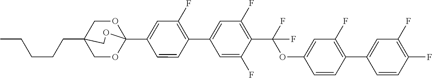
C(CC12COC(C3=CC(F)=C(C4=CC(F)=C(C(OC5=CC(F)=C(C6=CC(F)=C(F)C=C6)C=C5)(F)F)C(F)=C4)C=C3)(OC1)OC2)CCC
